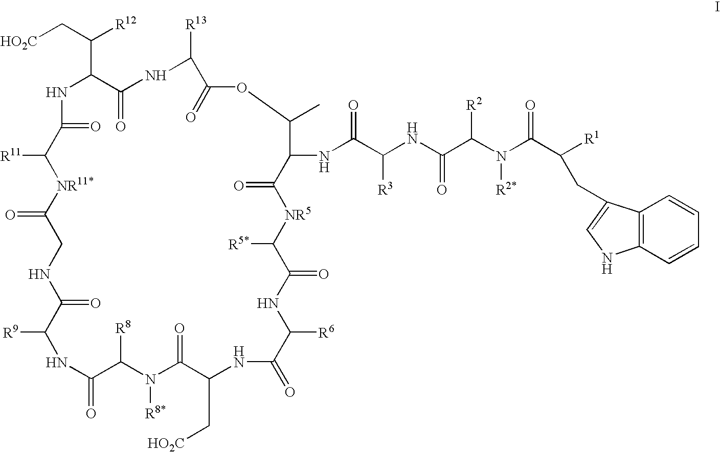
N1C(C(C[HO2C])[R12])C(=O)NC([R13])C(=O)OC(C)C(NC(C(NC(C(N(C(C([R1])CC2=CNC3=C2C=CC=C3)=O)[R2*])[R2])=O)[R3])=O)C(=O)[NR5]C([R5*])C(=O)NC([R6])C(=O)NC(C[HO2C])C(=O)N([R8*])C([R8])C(=O)NC([R9])C(=O)NCC(=O)[NR11*]C([R11])C1=O
